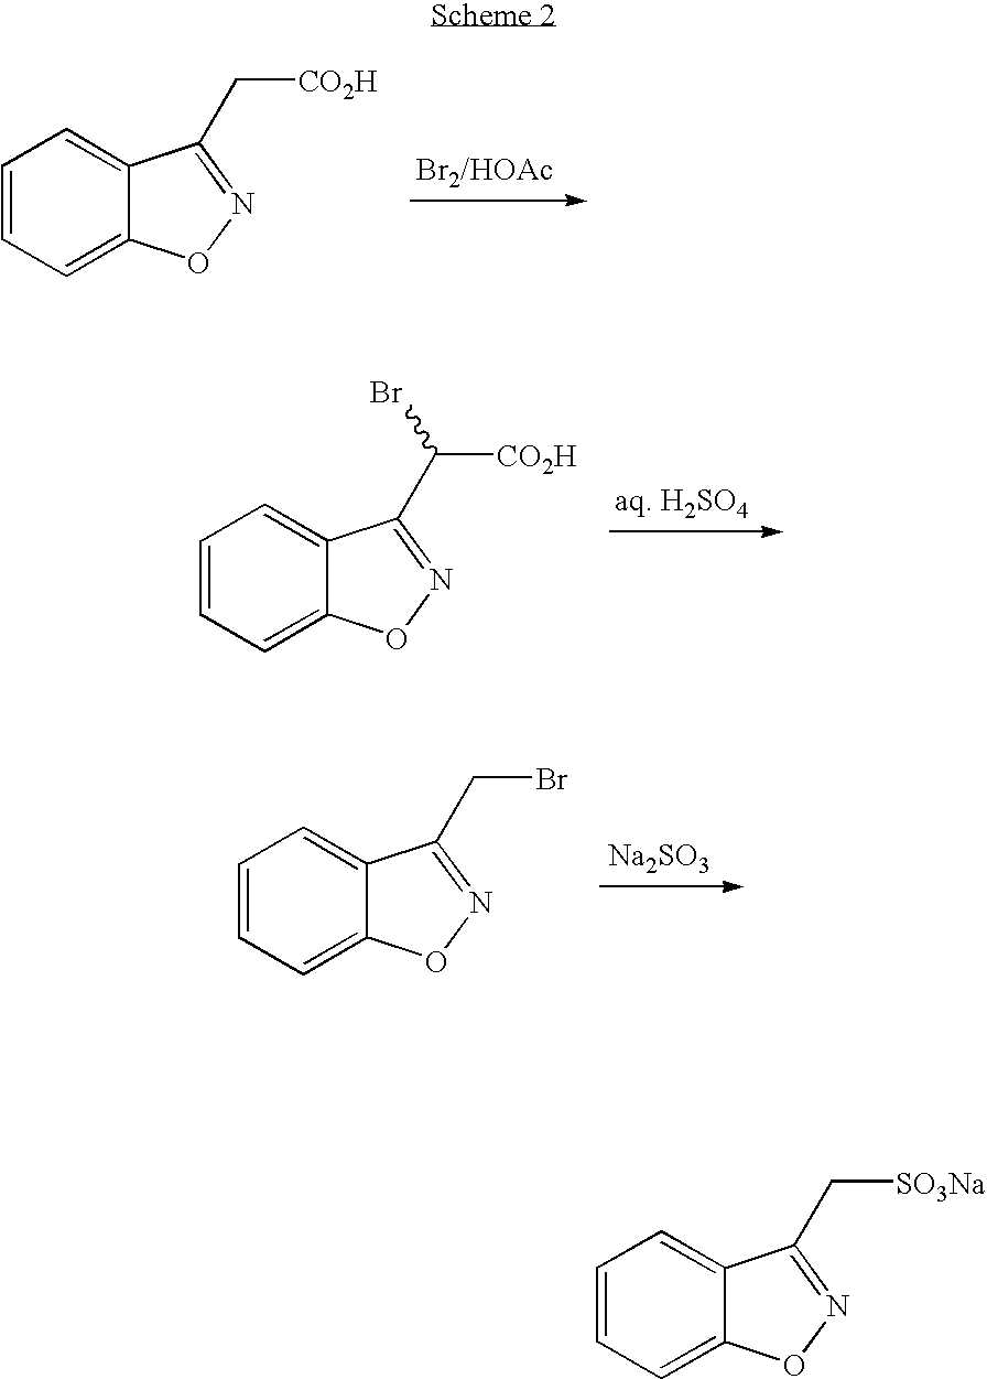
C1=CC=C2C(=C1)C(C[CO2H])=NO2.C1=CC=C2C(=C1)C(C([CO2H])Br)=NO2.C1=CC=C2C(=C1)C(CBr)=NO2.[Na2SO3].C1=CC=C2C(=C1)C(C[SO3Na])=NO2
